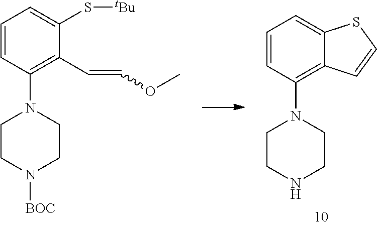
C1=CC(N2CCN([BOC])CC2)=C(C=COC)C(S[tBu])=C1.C1=CC(N2CCNCC2)=C2C(=C1)SC=C2
